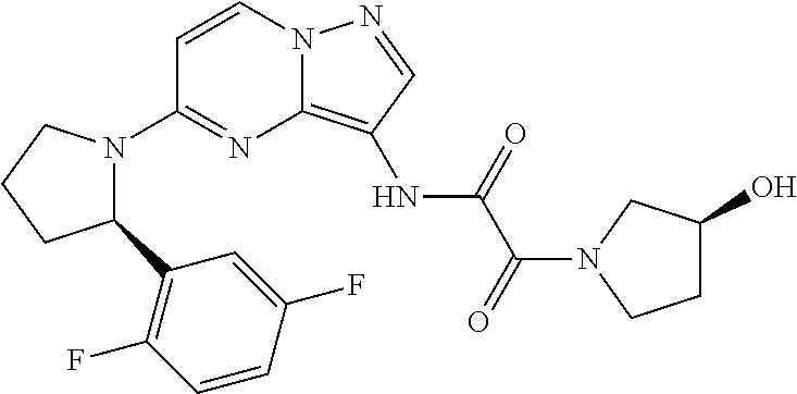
C1=CN2C(=C(NC(C(=O)N3CCC(O)C3)=O)C=N2)N=C1N1C(C2=C(F)C=CC(F)=C2)CCC1
